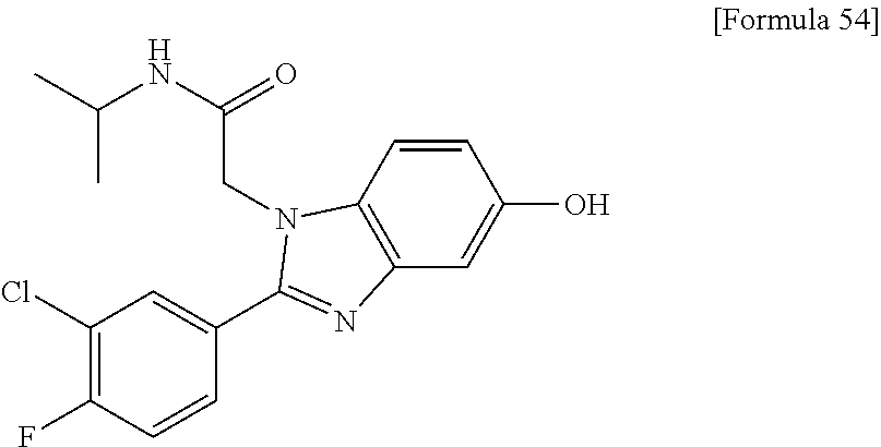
C1(Cl)=C(F)C=CC(C2=NC3=C(C=CC(O)=C3)N2CC(NC(C)C)=O)=C1
